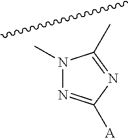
N1(C)N=C([A])N=C1C
